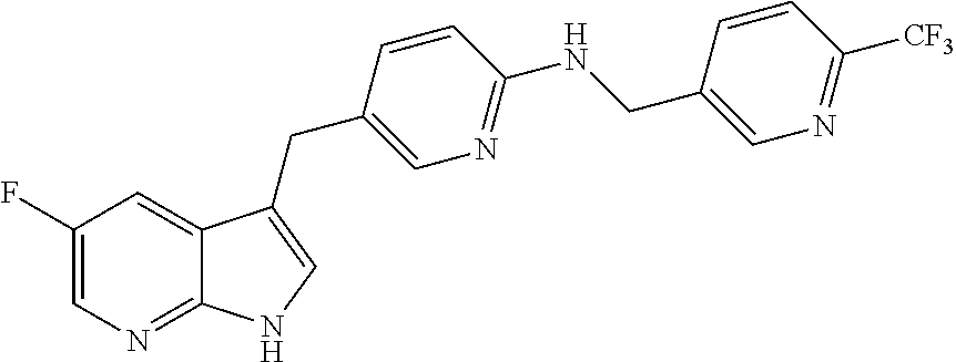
C1(F)=CN=C2C(=C1)C(CC1=CN=C(NCC3=CN=C([CF3])C=C3)C=C1)=CN2
